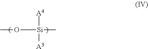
CO[Si](C)([A3])[A4]
